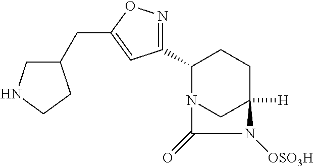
C1(C2=NOC(CC3CNCC3)=C2)N2CC([H])(CC1)N([OSO3H])C2=O
